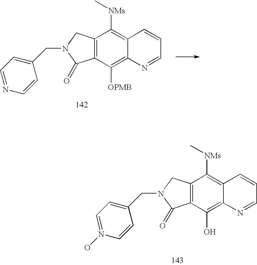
C12=C(C(O)=C3C(=C1[NMs]C)C=CC=N3)C(=O)N(CC1=CC=N(O)C=C1)C2.C12=C(C([OPMB])=C3C(=C1[NMs]C)C=CC=N3)C(=O)N(CC1=CC=NC=C1)C2
